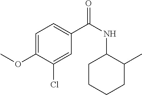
C1(OC)=CC=C(C(NC2C(C)CCCC2)=O)C=C1Cl
